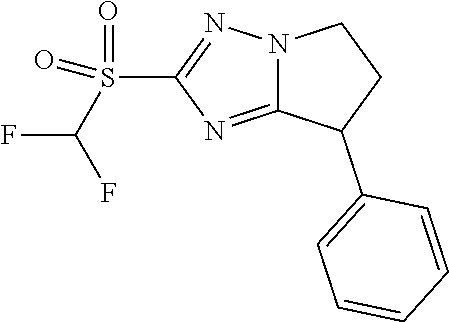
C1=C(C2C3=NC(S(C(F)F)(=O)=O)=NN3CC2)C=CC=C1
